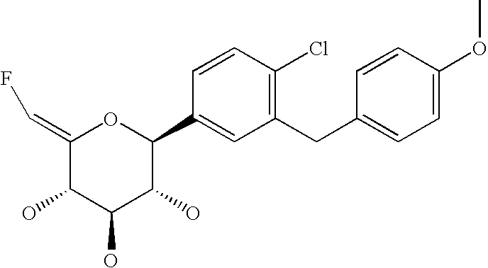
C1(=CF)C(O)C(O)C(O)C(C2=CC(CC3=CC=C(OC)C=C3)=C(Cl)C=C2)O1
